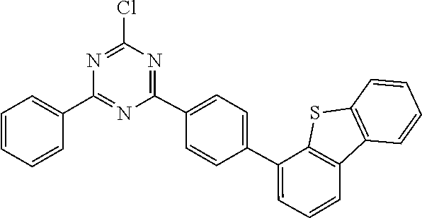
C12=C(C3=C(S1)C(C1=CC=C(C4=NC(Cl)=NC(C5=CC=CC=C5)=N4)C=C1)=CC=C3)C=CC=C2
